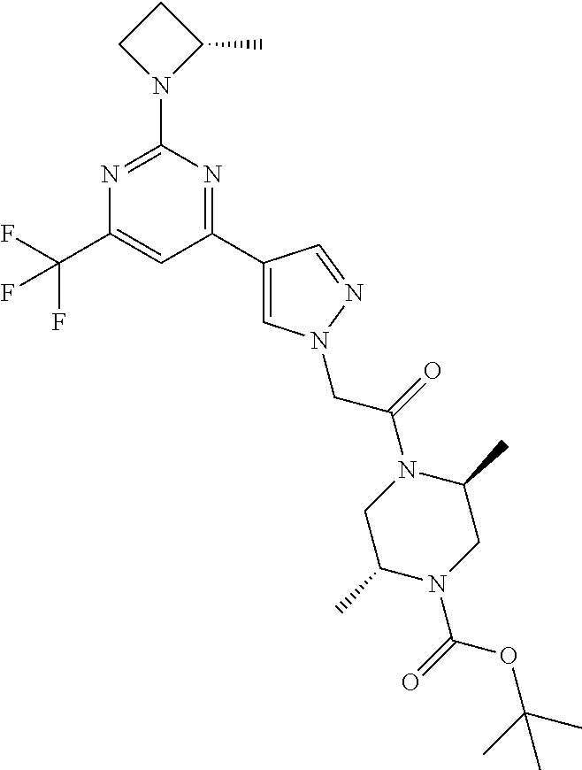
C1(C2=CN(CC(=O)N3CC(C)N(C(OC(C)(C)C)=O)CC3C)N=C2)=NC(N2C(C)CC2)=NC(C(F)(F)F)=C1
